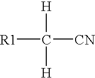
[R1]C([CN])([H])[H]
